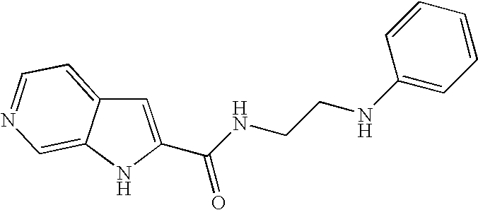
C(C1=CC2=CC=NC=C2N1)(NCCNC1=CC=CC=C1)=O
